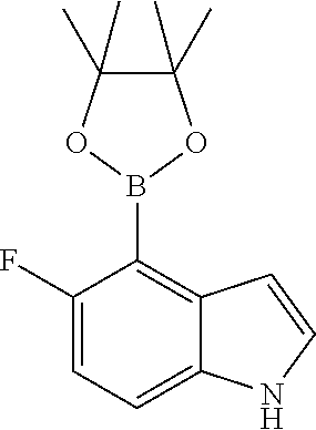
C1(F)=CC=C2C(=C1B1OC(C)(C)C(C)(C)O1)C=CN2
